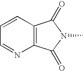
C12=C(C(=O)N(C)C1=O)N=CC=C2
